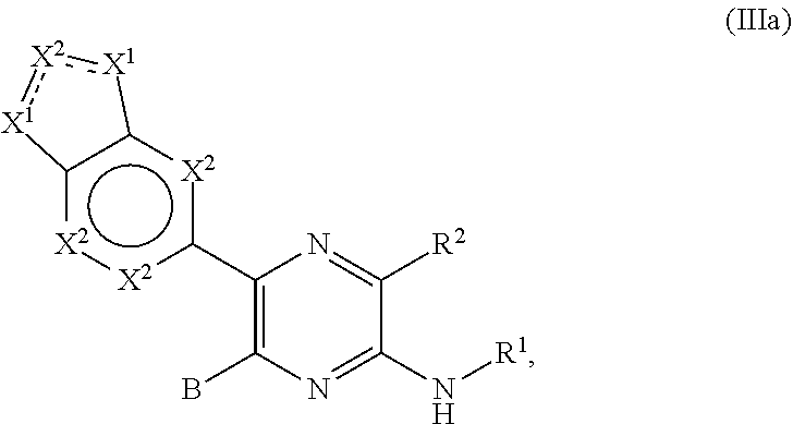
C1(C2[X2][X2]C3c([X2]2)-[X1]:[X2]:[X1]3)=C(B)N=C(N[R1])C([R2])=N1
